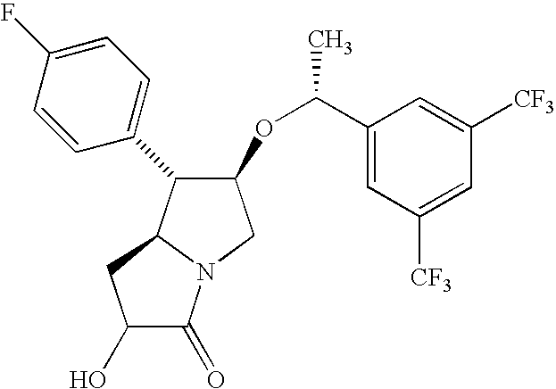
C1(OC(C)C2=CC([CF3])=CC([CF3])=C2)C(C2=CC=C(F)C=C2)C2N(C1)C(=O)C(O)C2
